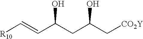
[R10]C=CC(CC(C[CO2Y])O)O
